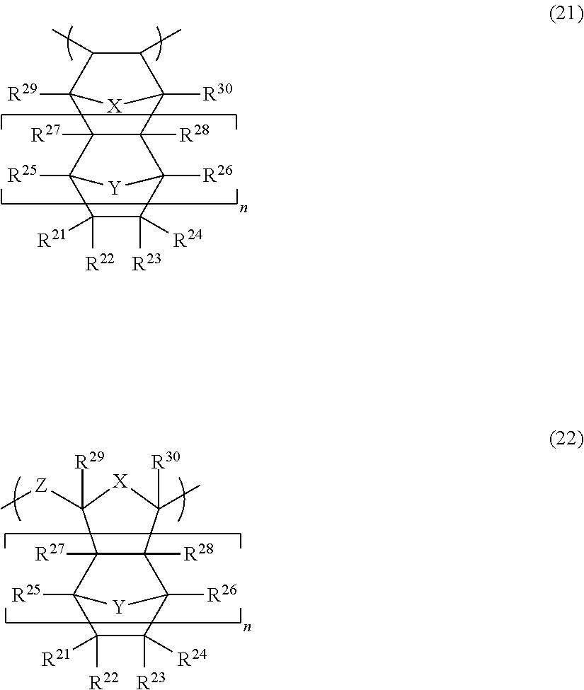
C12([R27])C([R28])(C3([R30])C(C)C(C)C1([R29])[X]3)C1([R26])C([R23])([R24])C([R22])([R21])C2([R25])[Y]1.C12([R27])C([R28])(C3([R26])C([R23])([R24])C([R22])([R21])C1([R25])[Y]3)C([R30])(C)[X]C2([R29])[Z]C
